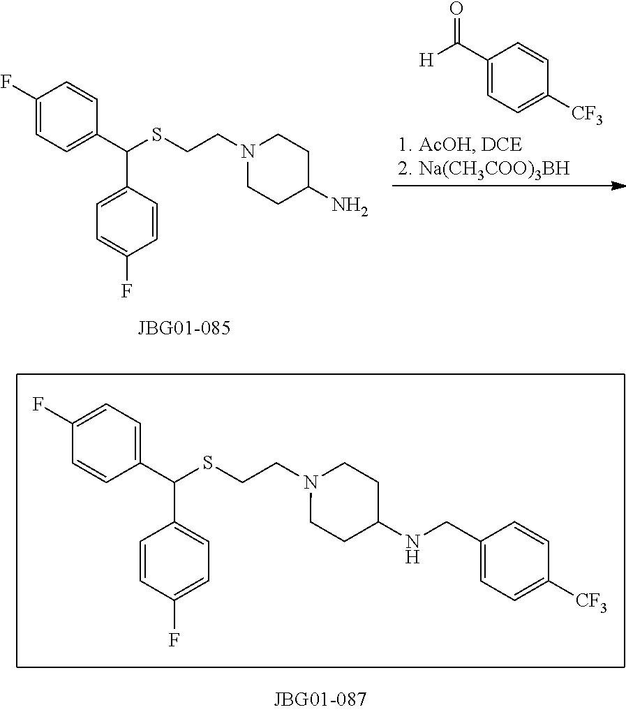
C1(C([H])=O)=CC=C([CF3])C=C1.C(CSC(C1=CC=C(F)C=C1)C1=CC=C(F)C=C1)N1CCC(N)CC1.N1(CCSC(C2=CC=C(F)C=C2)C2=CC=C(F)C=C2)CCC(NCC2=CC=C([CF3])C=C2)CC1
